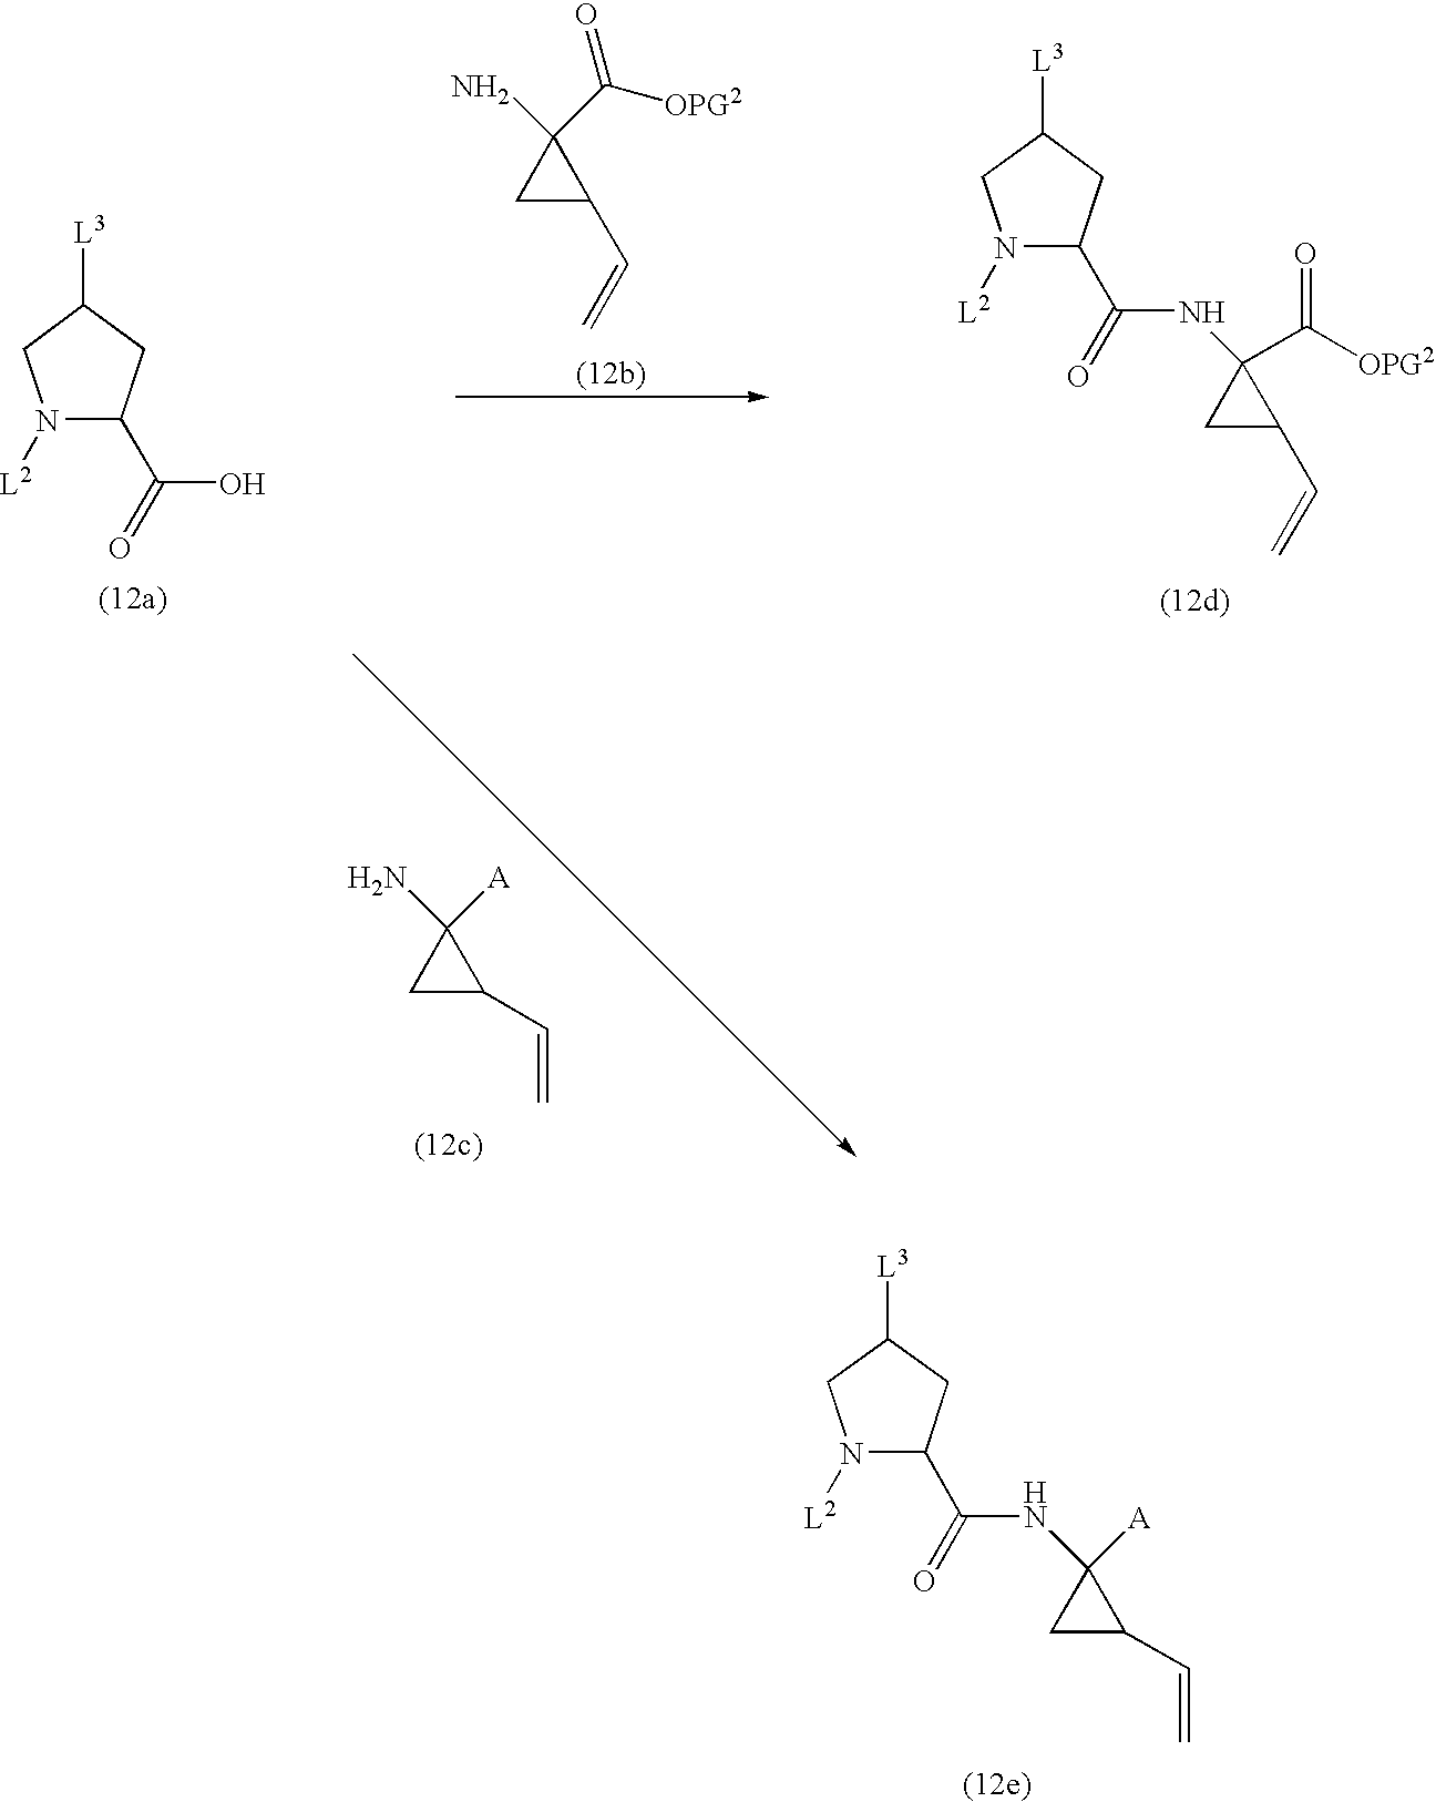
N1([L2])C(C(=O)NC2([A])CC2C=C)CC([L3])C1.N1([L2])C(C(=O)O)CC([L3])C1.C1C(C=C)C1(N)C([OPG2])=O.N1([L2])C(C(=O)NC2(C([OPG2])=O)CC2C=C)CC([L3])C1.C1C(C=C)C1(N)[A]
